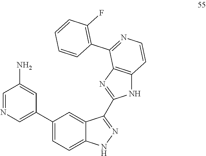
C1=NC=C(C2=CC=C3C(=C2)C(C2=NC4=C(N2)C=CN=C4C2=C(F)C=CC=C2)=NN3)C=C1N
